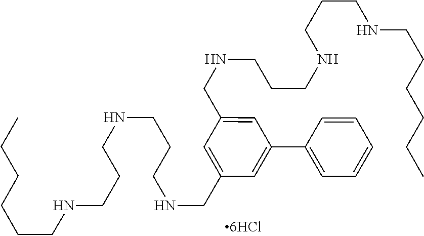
C1=C(CNCCCNCCCNCCCCCC)C=C(CNCCCNCCCNCCCCCC)C=C1C1=CC=CC=C1
